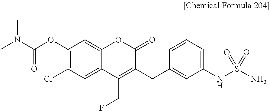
CN(C(OC1=C(Cl)C=C2C(=C1)OC(=O)C(CC1=CC(NS(N)(=O)=O)=CC=C1)=C2CF)=O)C
